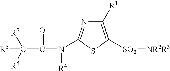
C1([R1])=C([SO2][NR2R3])SC(N(C(C([R6])([R7])[R5])=O)[R4])=N1
